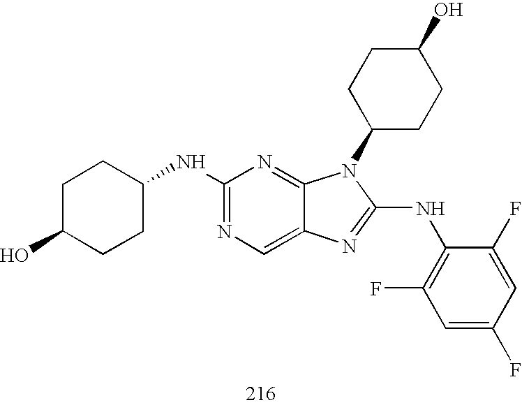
C1(NC2CCC(O)CC2)=NC=C2C(=N1)N(C1CCC(O)CC1)C(NC1=C(F)C=C(F)C=C1F)=N2
